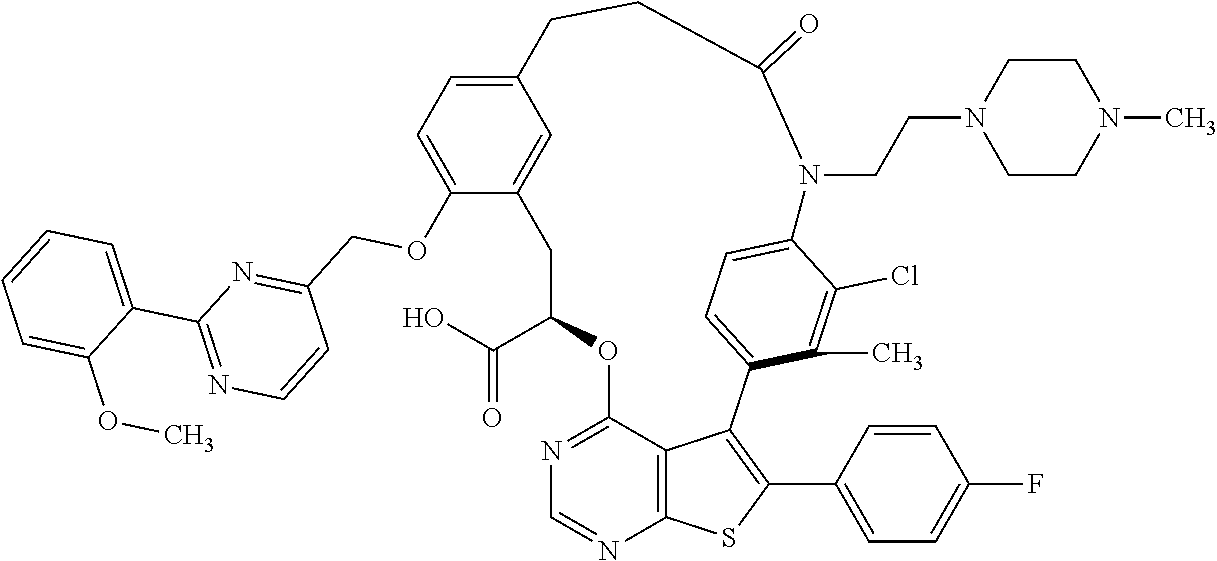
C1C(C(O)=O)OC2=NC=NC3=C2C(=C(C2=CC=C(F)C=C2)S3)C2=CC=C(C(Cl)=C2C)N(CCN2CCN(C)CC2)C(=O)CCC2=CC=C(OCC3=NC(C4=CC=CC=C4OC)=NC=C3)C1=C2
